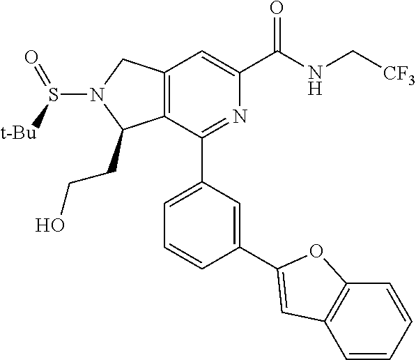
C12=C(C(C3=CC=CC(C4=CC5=C(C=CC=C5)O4)=C3)=NC(C(NC[CF3])=O)=C1)C(CCO)N(S(=O)[t-Bu])C2
